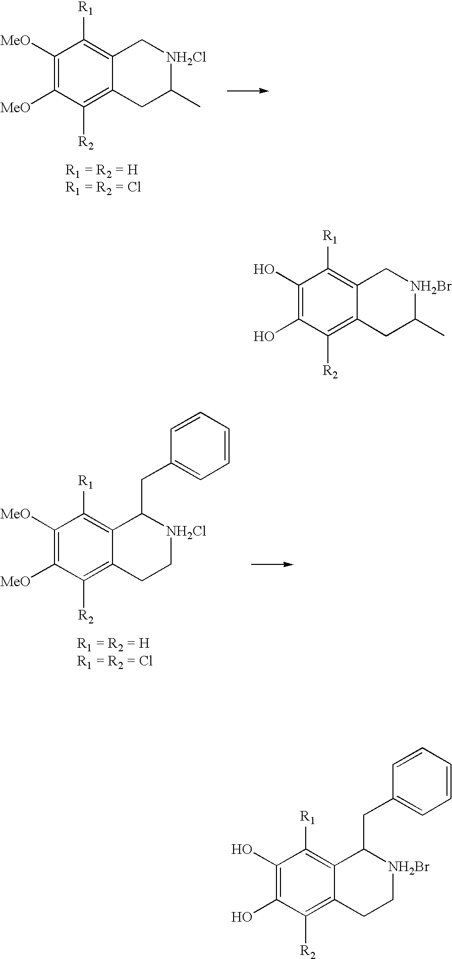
C1(O)=C(O)C([R2])=C2C(=C1[R1])C[NH2Br]C(C)C2.C1(O)=C(O)C([R2])=C2C(=C1[R1])C(CC1=CC=CC=C1)[NH2Br]CC2.C1([MeO])=C([MeO])C([R2])=C2C(=C1[R1])C[NH2Cl]C(C)C2.C1([MeO])=C([MeO])C([R2])=C2C(=C1[R1])C(CC1=CC=CC=C1)[NH2Cl]CC2
